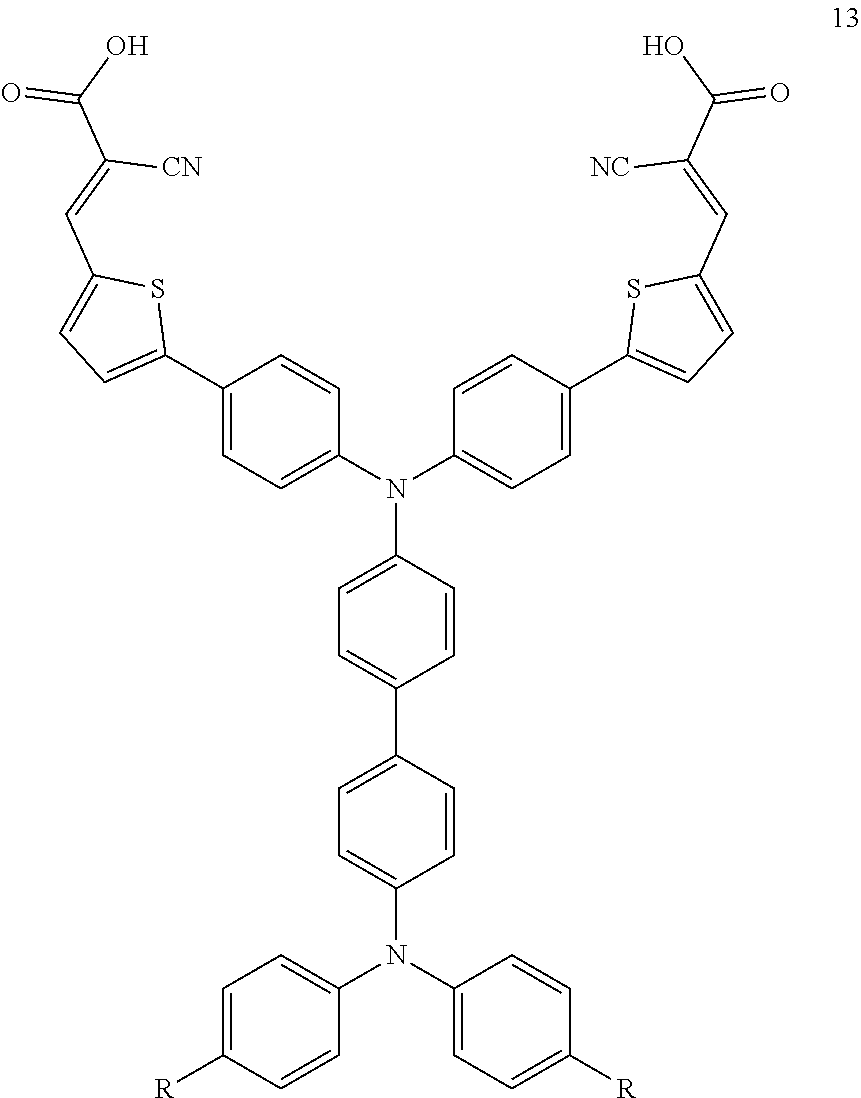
C1(C2=CC=C(C=C(C(O)=O)[CN])S2)=CC=C(N(C2=CC=C(C3=CC=C(C=C(C(O)=O)[NC])S3)C=C2)C2=CC=C(C3=CC=C(N(C4=CC=C([R])C=C4)C4=CC=C([R])C=C4)C=C3)C=C2)C=C1
